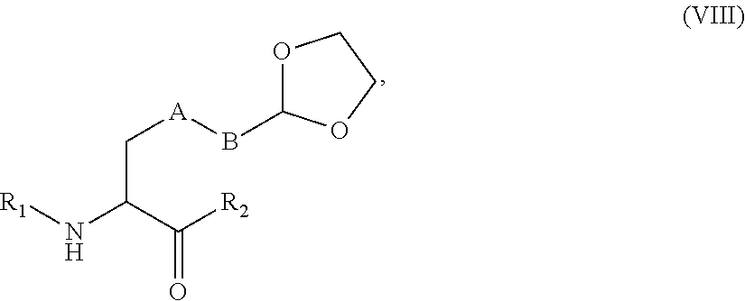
O=C(C(N[R1])C[A]BC1OCCO1)[R2]
